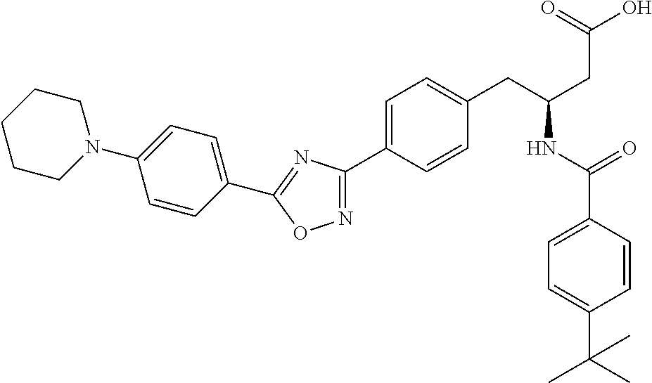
C1=C(N2CCCCC2)C=CC(C2=NC(C3=CC=C(CC(CC(O)=O)NC(=O)C4=CC=C(C(C)(C)C)C=C4)C=C3)=NO2)=C1
